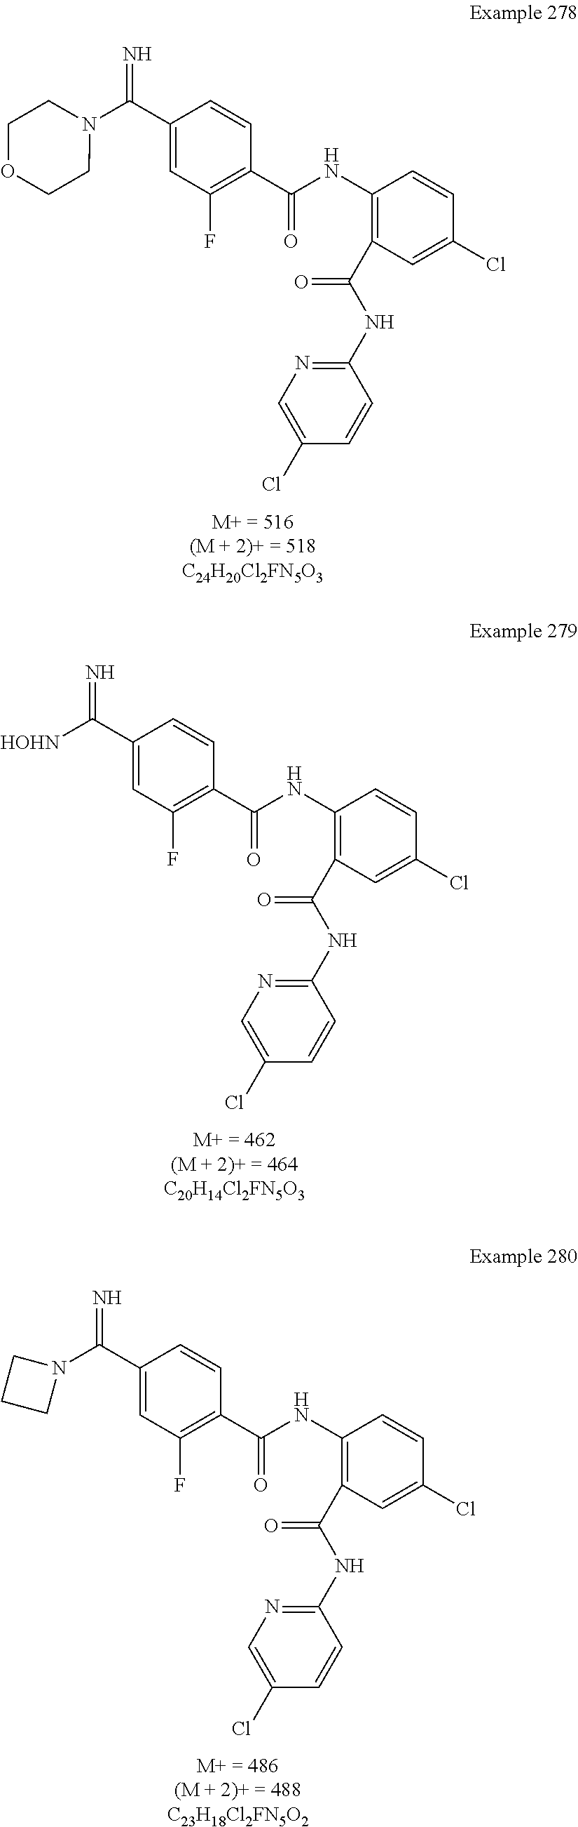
C1(C(=N)N2CCOCC2)=CC(F)=C(C(NC2=C(C(NC3=NC=C(Cl)C=C3)=O)C=C(Cl)C=C2)=O)C=C1.C1(C(=N)[HOHN])=CC(F)=C(C(NC2=C(C(NC3=NC=C(Cl)C=C3)=O)C=C(Cl)C=C2)=O)C=C1.C1(C(=N)N2CCC2)=CC(F)=C(C(NC2=C(C(NC3=NC=C(Cl)C=C3)=O)C=C(Cl)C=C2)=O)C=C1
